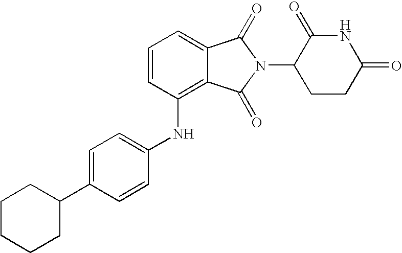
C1=C(C2CCCCC2)C=CC(NC2=C3C(=CC=C2)C(=O)N(C2CCC(=O)NC2=O)C3=O)=C1
